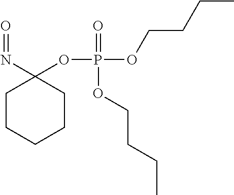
C1CCCCC1(N=O)OP(OCCCC)(=O)OCCCC
